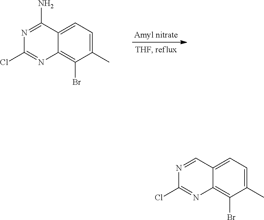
N1=C(N)C2=CC=C(C)C(Br)=C2N=C1Cl.N1=CC2=CC=C(C)C(Br)=C2N=C1Cl
